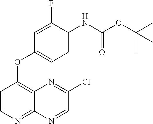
C1=CN=C2C(=C1OC1=CC=C(NC(OC(C)(C)C)=O)C(F)=C1)N=C(Cl)C=N2
